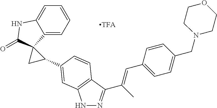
C1=CC=C2C(=C1)NC(=O)C21CC1C1=CC2=C(C(C(C)=CC3=CC=C(CN4CCOCC4)C=C3)=NN2)C=C1
